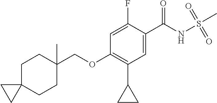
C1=C(F)C(C(NS(C)(=O)=O)=O)=CC(C2CC2)=C1OCC1(C)CCC2(CC1)CC2
